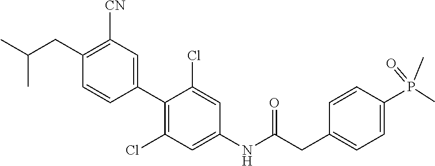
C1=CC(C2=C(Cl)C=C(NC(CC3=CC=C(P(C)(=O)C)C=C3)=O)C=C2Cl)=CC([CN])=C1CC(C)C
